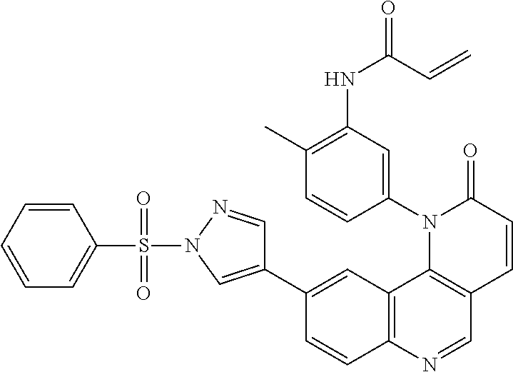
C12=C(N=CC3=C1N(C1=CC(NC(C=C)=O)=C(C)C=C1)C(=O)C=C3)C=CC(C1=CN(S(=O)(=O)C3=CC=CC=C3)N=C1)=C2
